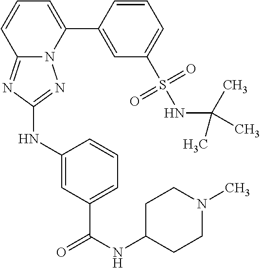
C1=CC(C2=CC=CC3=NC(NC4=CC(C(NC5CCN(C)CC5)=O)=CC=C4)=NN23)=CC(S(NC(C)(C)C)(=O)=O)=C1
